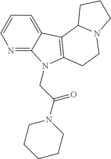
N1=C2C(=CC=C1)C1=C(N2CC(N2CCCCC2)=O)CCN2C1CCC2
